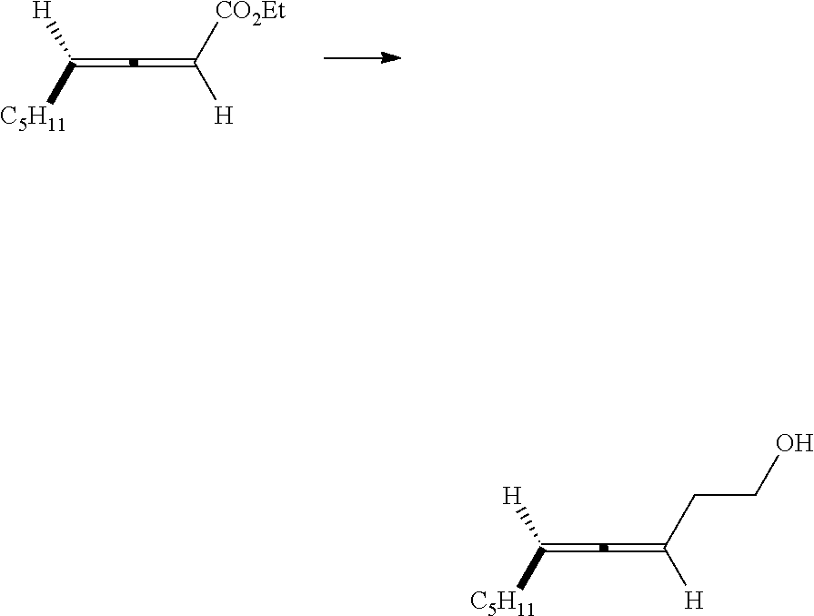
C(=C=C([H])[CO2Et])([H])[C5H11].C(=C=C([H])CCO)([H])[C5H11]
